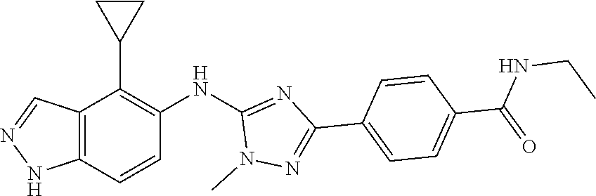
C12=C(C=NN1)C(C1CC1)=C(NC1=NC(C3=CC=C(C(NCC)=O)C=C3)=NN1C)C=C2
